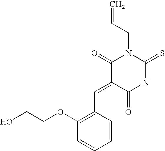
O=C1C(=CC2=C(OCCO)C=CC=C2)C(=O)N(CC=C)C(=S)N1
